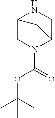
N1C2CN(C(OC(C)(C)C)=O)C(C1)C2
